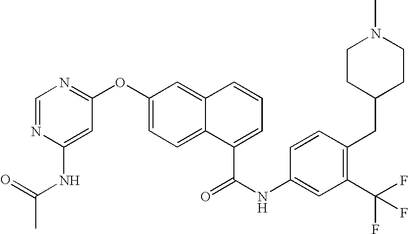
C1=C(NC(C)=O)N=CN=C1OC1=CC=C2C(=C1)C=CC=C2C(=O)NC1=CC(C(F)(F)F)=C(CC2CCN(C)CC2)C=C1
